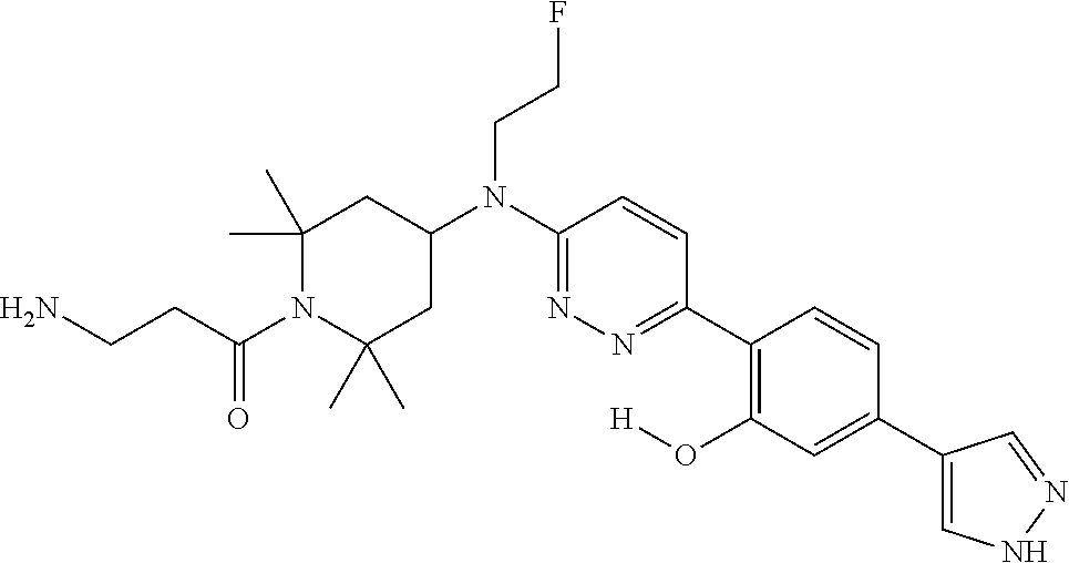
C1(C)(C)CC(N(C2=NN=C(C3=C(O[H])C=C(C4=CNN=C4)C=C3)C=C2)CCF)CC(C)(C)N1C(CCN)=O
